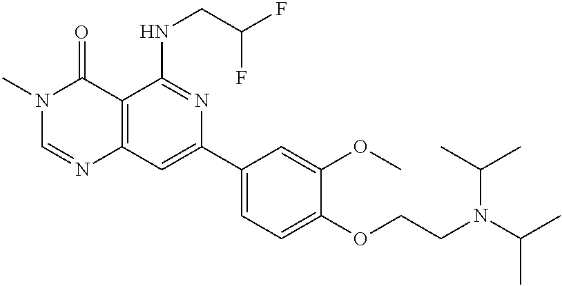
C12=C(C=C(C3=CC=C(OCCN(C(C)C)C(C)C)C(OC)=C3)N=C1NCC(F)F)N=CN(C)C2=O
